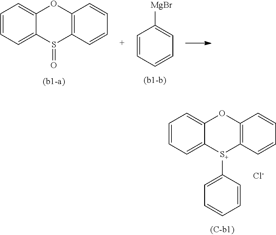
C1=CC=C2C(=C1)OC1=C(S2=O)C=CC=C1.C1=CC=CC=C1[MgBr].C1=CC=C2C(=C1)OC1=C([S+]2C2=CC=CC=C2)C=CC=C1.[Cl-]
